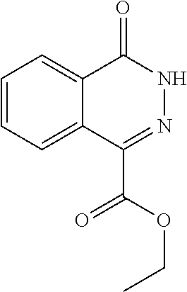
C1=CC=C2C(=C1)C(=O)NN=C2C(=O)OCC
